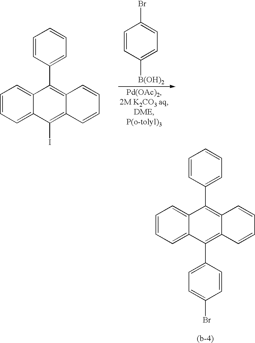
C1=CC=C2C(=C1)C(C1=CC=CC=C1)=C1C(=C2I)C=CC=C1.C1=CC([B(OH)2])=CC=C1Br.C1=CC=C2C(=C1)C(C1=CC=CC=C1)=C1C(=C2C2=CC=C(Br)C=C2)C=CC=C1
